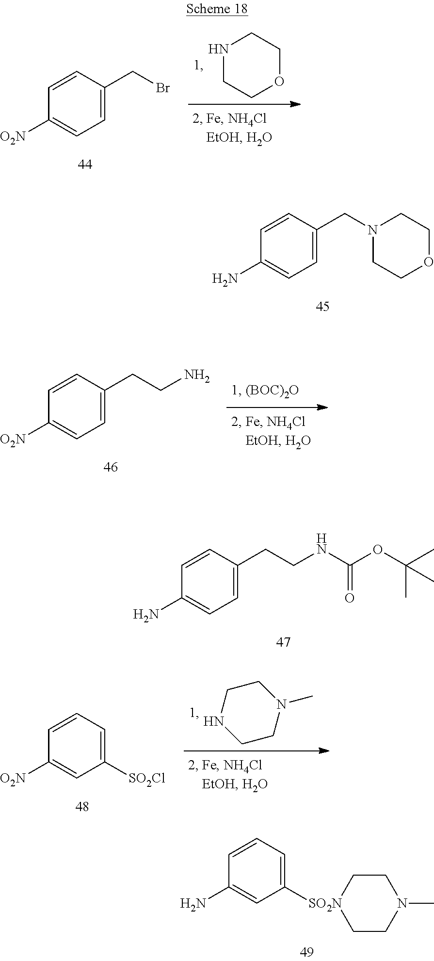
C1([O2N])=CC=C(CBr)C=C1.N1CCOCC1.C1(N)=CC=C(CN2CCOCC2)C=C1.C1([O2N])=CC=C(CCN)C=C1.C1(N)=CC=C(CCNC(OC(C)(C)C)=O)C=C1.C1CN(C)CCN1.C1([O2N])=CC([SO2Cl])=CC=C1.C1(N)=CC([SO2N]2CCN(C)CC2)=CC=C1
